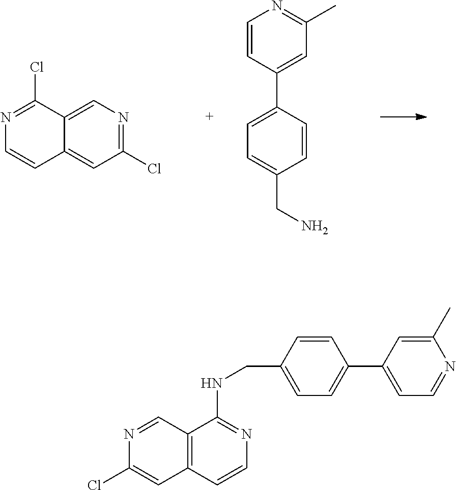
C1(Cl)=NC=C2C(=C1)C=CN=C2Cl.C1=CC(C2=CC=C(CN)C=C2)=CC(C)=N1.C12=C(C=CN=C1NCC1=CC=C(C3=CC=NC(C)=C3)C=C1)C=C(Cl)N=C2
